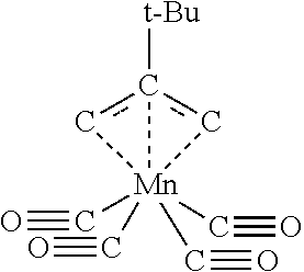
[Mn]12(C#O)(C#O)(C#O)(C#O)cc1([t-Bu])c2
